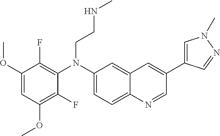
C1(N(C2=C(F)C(OC)=CC(OC)=C2F)CCNC)=CC=C2C(=C1)C=C(C1=CN(C)N=C1)C=N2
